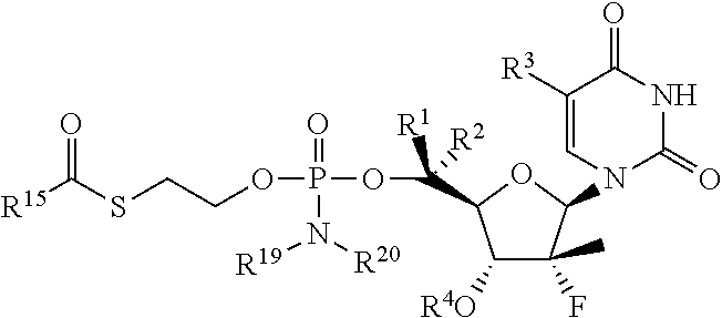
C1([R4O])C(F)(C)C(N2C(=O)NC(=O)C([R3])=C2)OC1C([R1])([R2])OP(OCCSC([R15])=O)(=O)N([R20])[R19]
